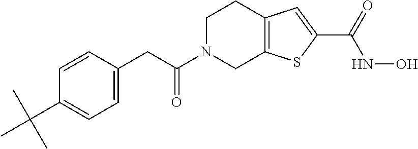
C1=CC(CC(N2CC3=C(CC2)C=C(C(=O)NO)S3)=O)=CC=C1C(C)(C)C
